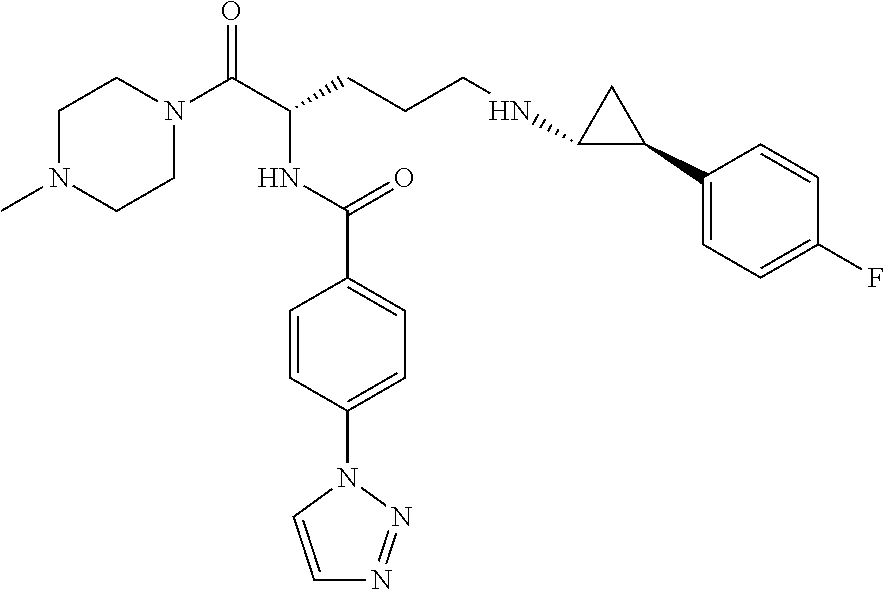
C1N(C)CCN(C(C(CCCNC2C(C3=CC=C(F)C=C3)C2)NC(C2=CC=C(N3C=CN=N3)C=C2)=O)=O)C1
